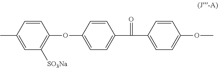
C1(C)=CC([SO3Na])=C(OC2=CC=C(C(C3=CC=C(OC)C=C3)=O)C=C2)C=C1
